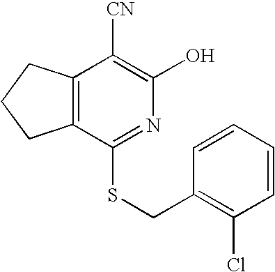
C12=C(C([CN])=C(O)N=C1SCC1=C(Cl)C=CC=C1)CCC2
